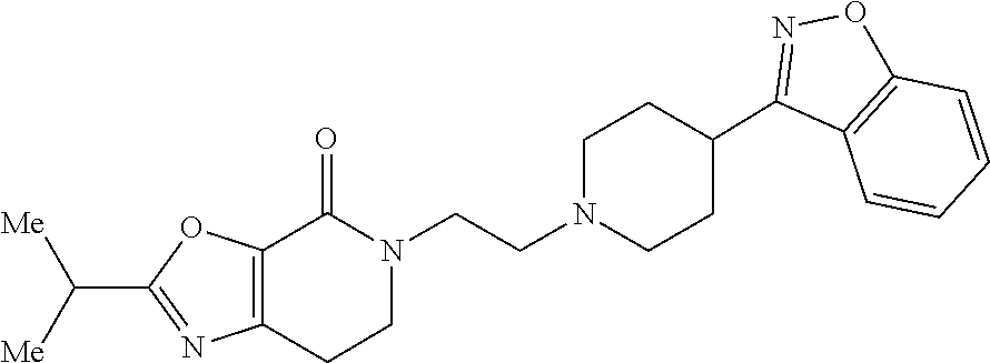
N1(CCN2CCC(C3=NOC4=C3C=CC=C4)CC2)C(=O)C2=C(CC1)N=C(C([Me])[Me])O2
